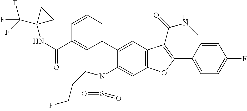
C1=CC(C2=C(C(=O)NC)C3=C(C=C(N(S(=O)(=O)C)CCCF)C(C4=CC=CC(C(NC5(C(F)(F)F)CC5)=O)=C4)=C3)O2)=CC=C1F
